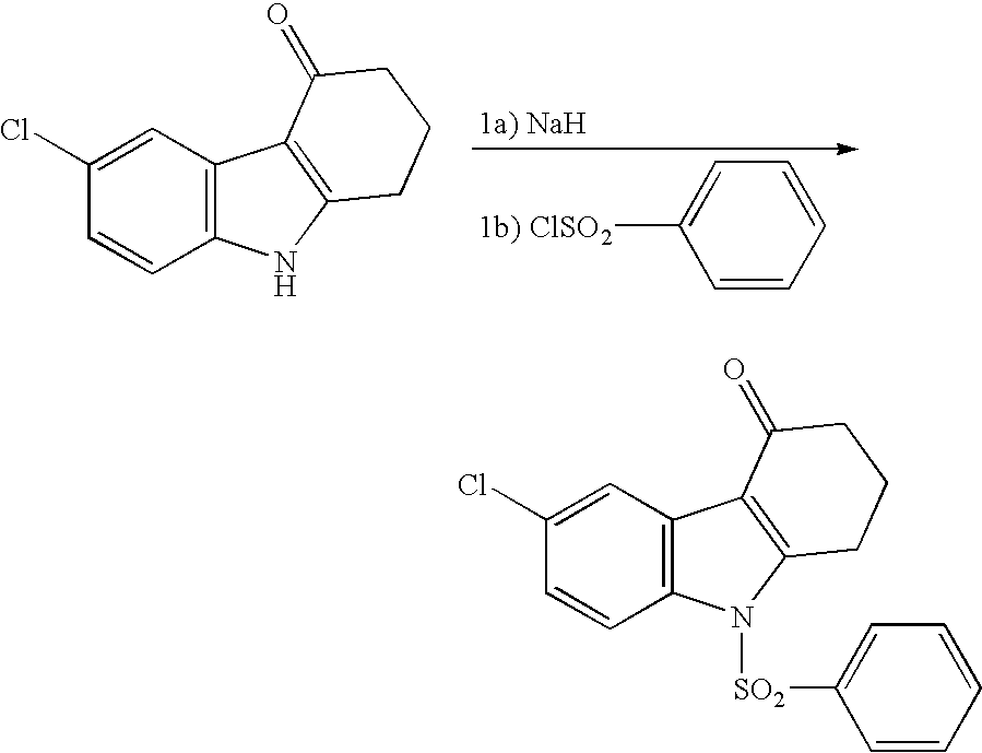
C1=CC=CC=C1[ClSO2].C12=C(C=C(Cl)C=C1)C1=C(N2)CCCC1=O.C12=C(C=C(Cl)C=C1)C1=C(N2[SO2]C2=CC=CC=C2)CCCC1=O
